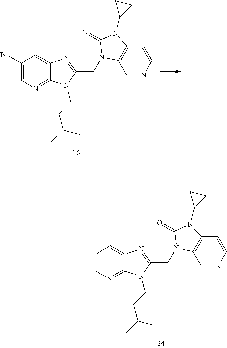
C1(Br)=CN=C2C(=C1)N=C(CN1C3=C(C=CN=C3)N(C3CC3)C1=O)N2CCC(C)C.C1=CN=C2C(=C1)N=C(CN1C3=C(C=CN=C3)N(C3CC3)C1=O)N2CCC(C)C
